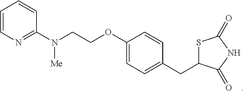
C1=CN=C(N(CCOC2=CC=C(CC3SC(=O)NC3=O)C=C2)[Me])C=C1
